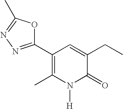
C1(C2=NN=C(C)O2)=C(C)N([H])C(=O)C(CC)=C1
